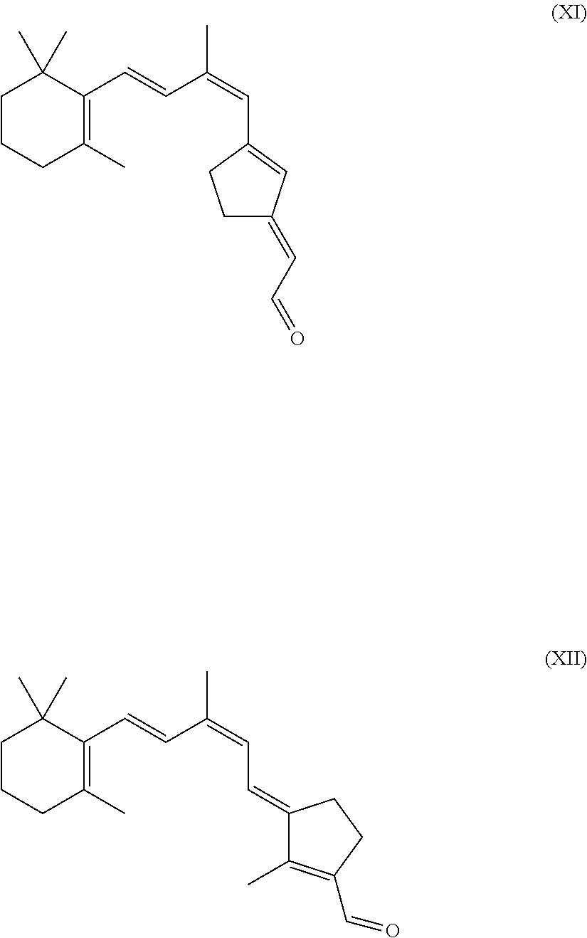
C1CCC(C)=C(C=CC(=CC2=CC(=CC=O)CC2)C)C1(C)C.C1CCC(C)=C(C=CC(=CC=C2C(C)=C(C=O)CC2)C)C1(C)C
